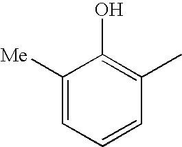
C1([Me])=CC=CC(C)=C1O
